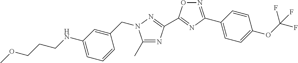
C1(C)=NC(C2=NC(C3=CC=C(OC(F)(F)F)C=C3)=NO2)=NN1CC1=CC(NCCCOC)=CC=C1
